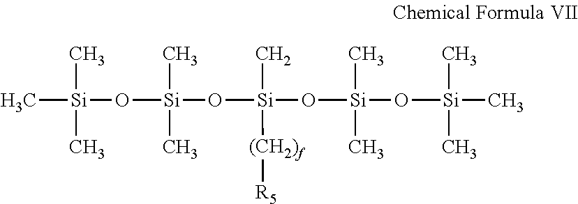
C[Si](C)(C)O[Si](C)(C)O[Si](C)([(CH2)f][R5])O[Si](C)(C)O[Si](C)(C)C
